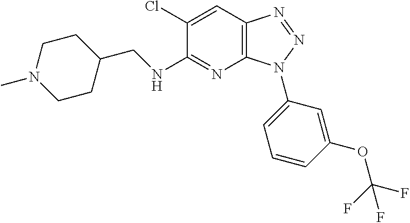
C12=C(C=C(Cl)C(NCC3CCN(C)CC3)=N1)N=NN2C1=CC=CC(OC(F)(F)F)=C1
